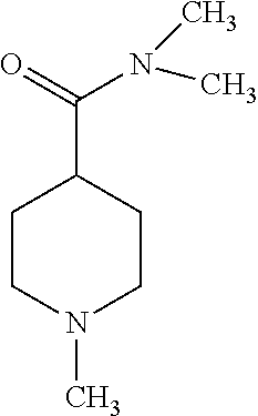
C1CN(C)CCC1C(=O)N(C)C
